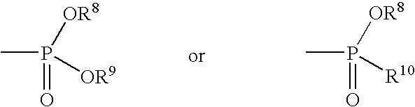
CP([OR8])([OR9])=O.CP([OR8])([R10])=O
